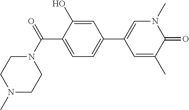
C1(C(N2CCN(C)CC2)=O)=CC=C(C2=CN(C)C(=O)C(C)=C2)C=C1O
